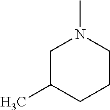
CN1CC(C)CCC1
